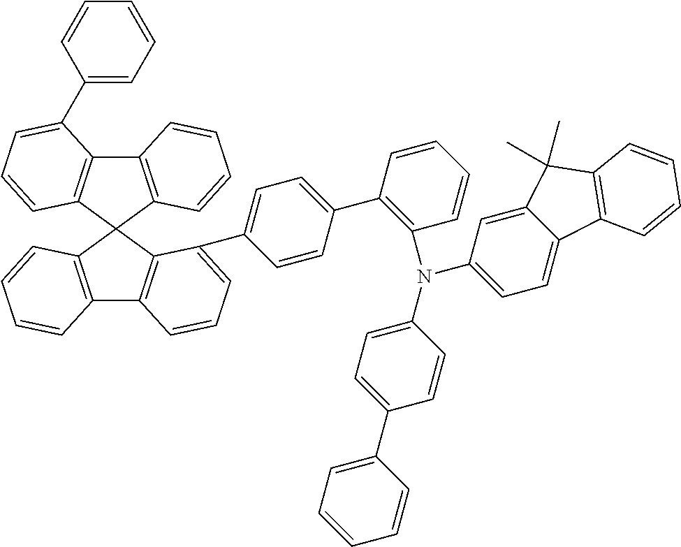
C12=C(C3(C4=C1C(C1=CC=CC=C1)=CC=C4)C1=C(C4=C3C(C3=CC=C(C5=C(N(C6=CC=C(C7=CC=CC=C7)C=C6)C6=CC=C7C(=C6)C(C)(C)C6=C7C=CC=C6)C=CC=C5)C=C3)=CC=C4)C=CC=C1)C=CC=C2
